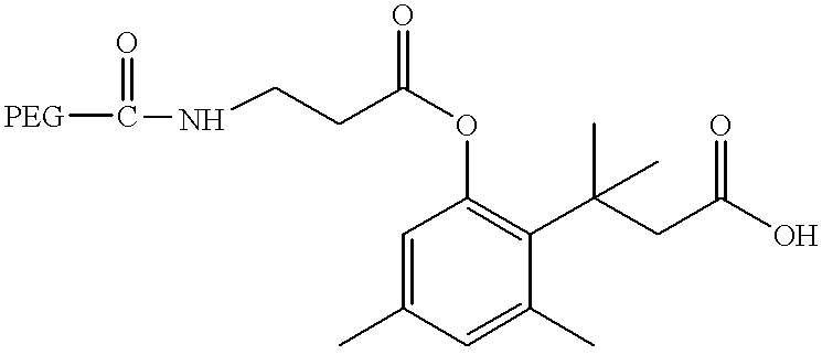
[PEG]C(=O)NCCC(OC1=C(C(CC(O)=O)(C)C)C(C)=CC(C)=C1)=O
